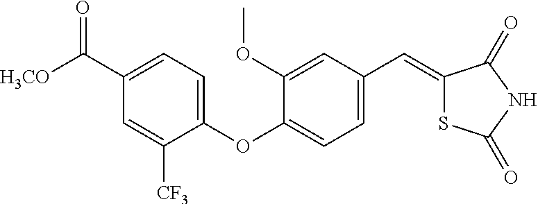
C1(C(=O)[OCH3])=CC=C(OC2=CC=C(C=C3SC(=O)NC3=O)C=C2OC)C([CF3])=C1
